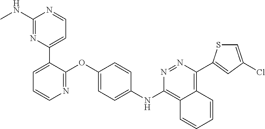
C1=C(C2=CC=NC(NC)=N2)C(OC2=CC=C(NC3=C4C(=C(C5=CC(Cl)=CS5)N=N3)C=CC=C4)C=C2)=NC=C1
